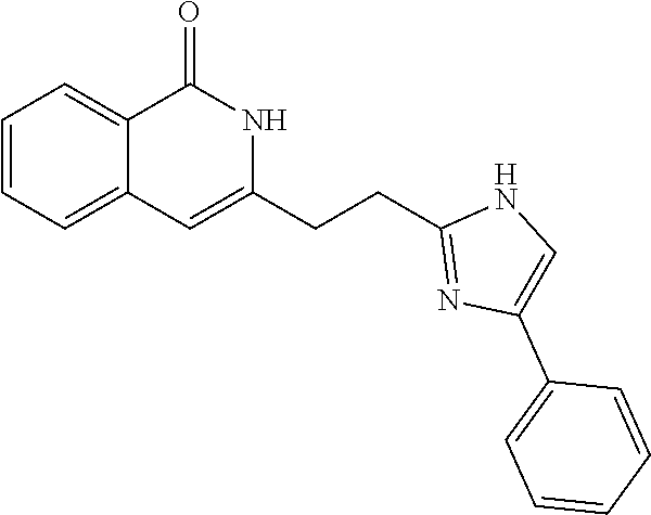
C1=CC=C2C(=C1)C(=O)NC(CCC1=NC(C3=CC=CC=C3)=CN1)=C2
